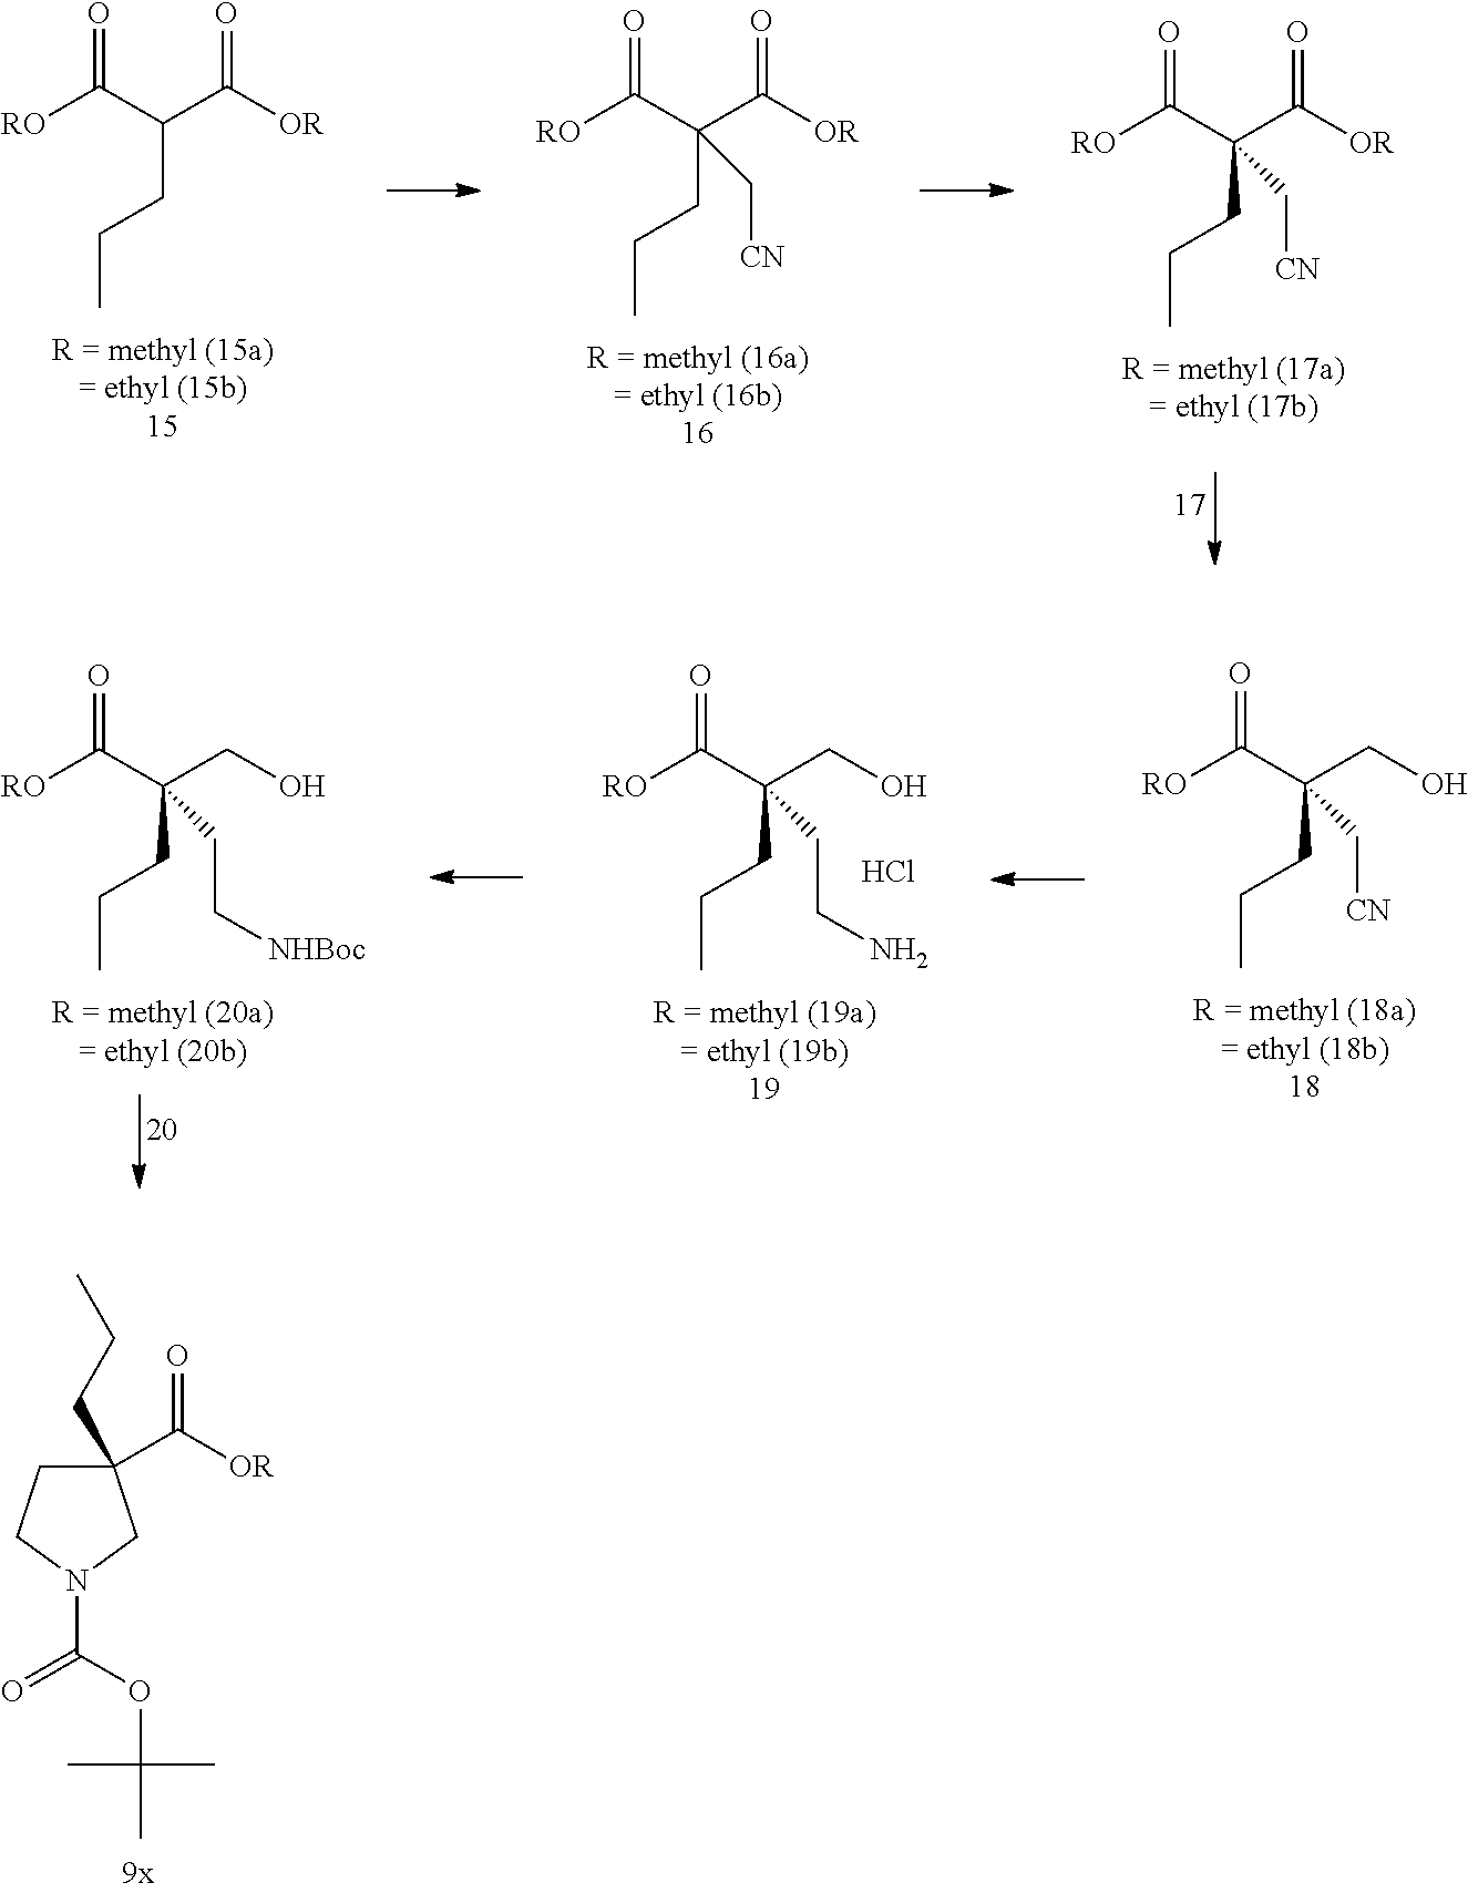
C(C(C([RO])=O)C([OR])=O)CC.C(C(C([RO])=O)(C([OR])=O)C[CN])CC.C(C(C([RO])=O)(C([OR])=O)C[CN])CC.C(C(C([RO])=O)(CO)CC[NHBoc])CC.C(C(C([RO])=O)(CO)CCN)CC.Cl.C(C(C([RO])=O)(CO)C[CN])CC.C1(CCC)(C([OR])=O)CCN(C(OC(C)(C)C)=O)C1
